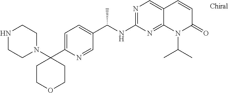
N1(C2(C3=CC=C(C(NC4=NC=C5C(=N4)N(C(C)C)C(=O)C=C5)C)C=N3)CCOCC2)CCNCC1
